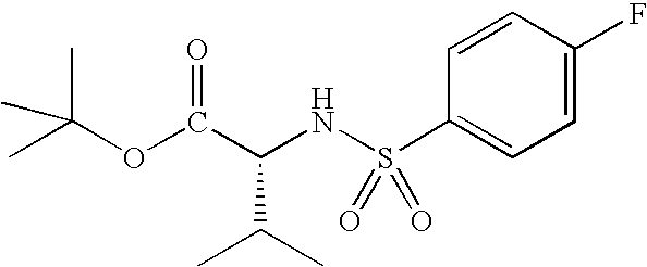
C(NS(C1=CC=C(F)C=C1)(=O)=O)(C(OC(C)(C)C)=O)C(C)C
